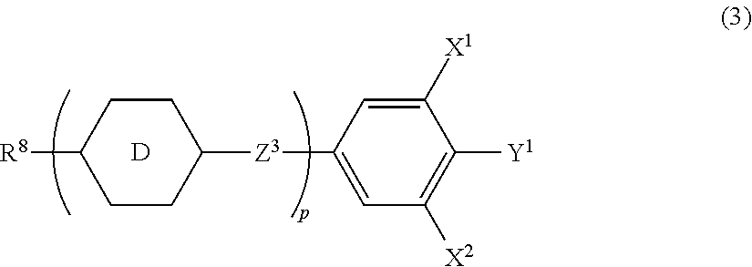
[R8]C1CCC([Z3]C2=CC([X2])=C([Y1])C([X1])=C2)CC1.[D]
